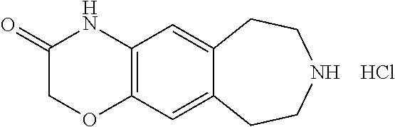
C1(=O)COC2=C(N1)C=C1C(=C2)CCNCC1.Cl
